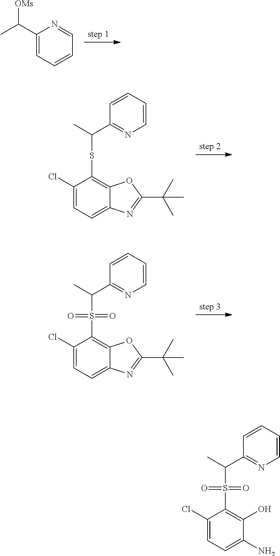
C1(C(C)[OMs])=CC=CC=N1.C1(Cl)=CC=C2C(=C1SC(C)C1=NC=CC=C1)OC(C(C)(C)C)=N2.C1(Cl)=CC=C2C(=C1S(C(C)C1=NC=CC=C1)(=O)=O)OC(C(C)(C)C)=N2.C1(Cl)=CC=C(N)C(O)=C1S(C(C)C1=NC=CC=C1)(=O)=O
